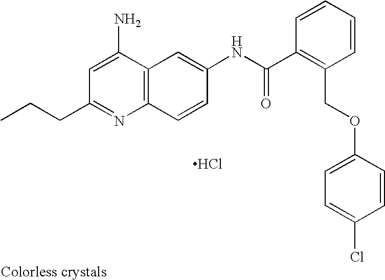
C(C1=NC2=C(C(N)=C1)C=C(NC(C1=C(COC3=CC=C(Cl)C=C3)C=CC=C1)=O)C=C2)CC.Cl
